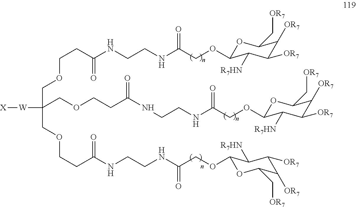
O(CC(NCCNC(CCOCC(COCCC(NCCNC(COC1OC(C[OR7])C([OR7])C([OR7])C1[R7HN])=O)=O)(COCCC(NCCNC(COC1OC(C[OR7])C([OR7])C([OR7])C1[R7HN])=O)=O)[W][X])=O)=O)C1OC(C[OR7])C([OR7])C([OR7])C1[R7HN]
